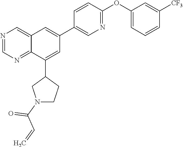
C1(C2=CC(C3=CN=C(OC4=CC=CC([CF3])=C4)C=C3)=CC3=CN=CN=C23)CN(C(C=C)=O)CC1
